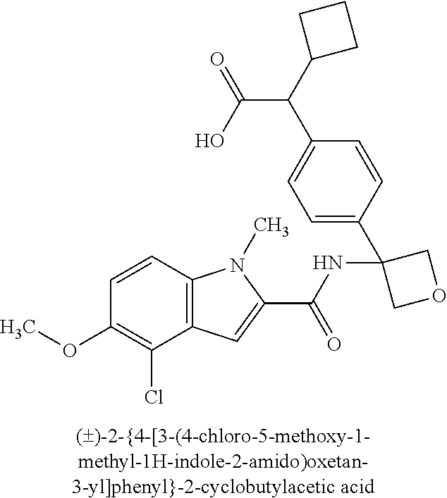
C1=CC2=C(C(Cl)=C1OC)C=C(C(NC1(C3=CC=C(C(C(O)=O)C4CCC4)C=C3)COC1)=O)N2C
